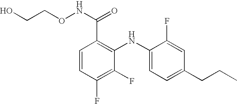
C1=CC(F)=C(F)C(NC2=CC=C(CCC)C=C2F)=C1C(NOCCO)=O
